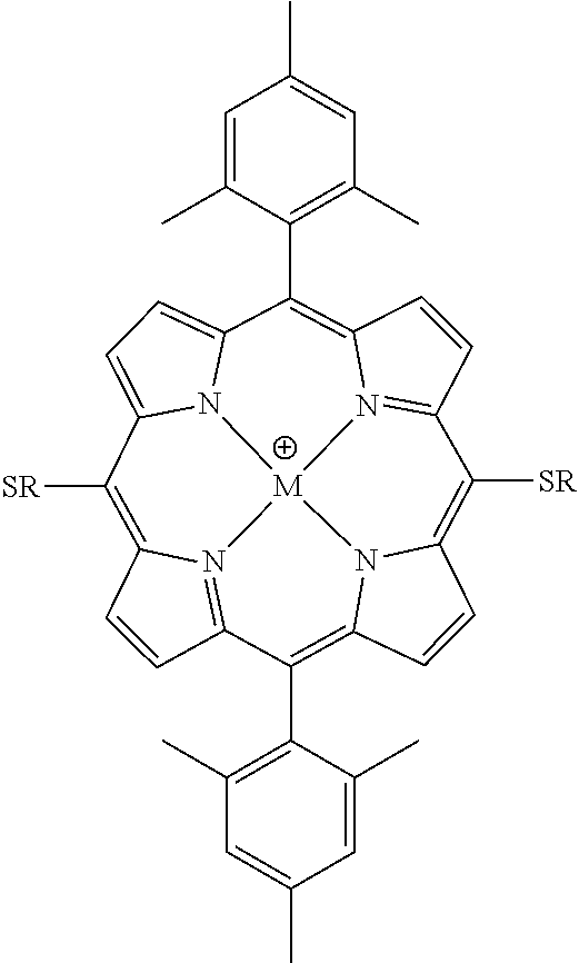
C1=CC2=N3C1=C([SR])C1=CC=C4N1[M]31N3=C(C=CC3=C4C3=C(C)C=C(C)C=C3C)C([SR])=C3C=CC(=C2C2=C(C)C=C(C)C=C2C)N31
